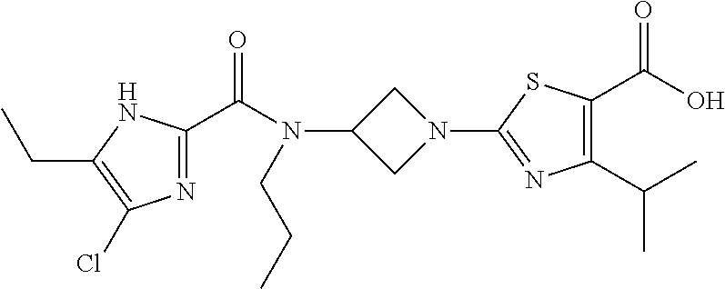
C1(N2CC(N(C(=O)C3=NC(Cl)=C(CC)N3)CCC)C2)=NC(C(C)C)=C(C(=O)O)S1
